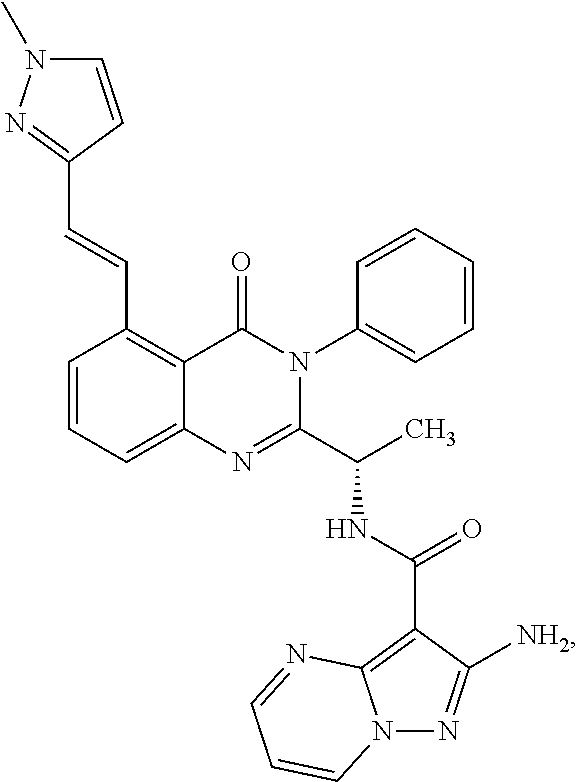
C1=CC=C2C(=C1C=CC1=NN(C)C=C1)C(=O)N(C1=CC=CC=C1)C(C(C)NC(C1=C3N(N=C1[NH2])C=CC=N3)=O)=N2
